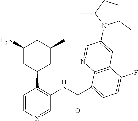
C1=CN=CC(NC(C2=CC=C(F)C3=C2N=CC(N2C(C)CCC2C)=C3)=O)=C1C1CC(C)CC(N)C1
